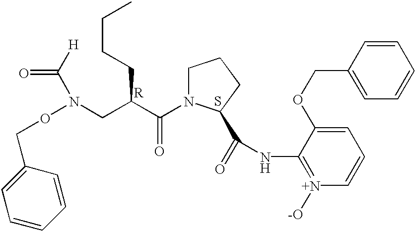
C1N(C(C(CCCC)CN(OCC2=CC=CC=C2)C([H])=O)=O)C(C(=O)NC2=[N+]([-O])C=CC=C2OCC2=CC=CC=C2)CC1.[R].S
